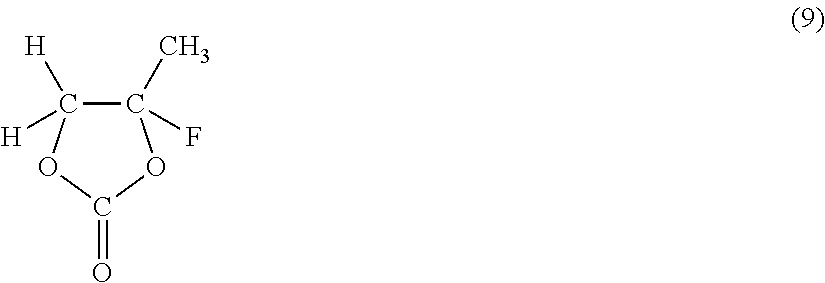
C1(C)(F)C([H])([H])OC(=O)O1
